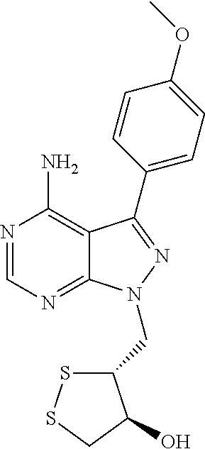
N1=CN=C2C(=C1N)C(C1=CC=C(OC)C=C1)=NN2CC1SSCC1O
